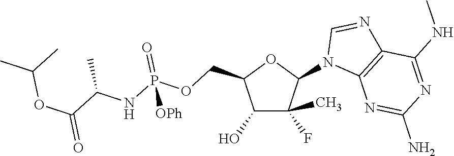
N1=C(NC)C2=C(N=C1N)N(C1OC(COP([OPh])(=O)NC(C(OC(C)C)=O)C)C(O)C1(F)C)C=N2
